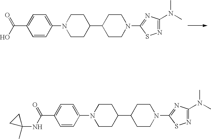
C1=CC(N2CCC(C3CCN(C4=NC(N(C)C)=NS4)CC3)CC2)=CC=C1C(O)=O.C1=CC(N2CCC(C3CCN(C4=NC(N(C)C)=NS4)CC3)CC2)=CC=C1C(NC1(C)CC1)=O
